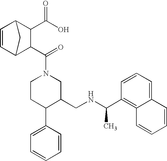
C1CC(C2=CC=CC=C2)C(CNC(C)C2=C3C(=CC=C2)C=CC=C3)CN1C(=O)C1C(C(=O)O)C2C=CC1C2
